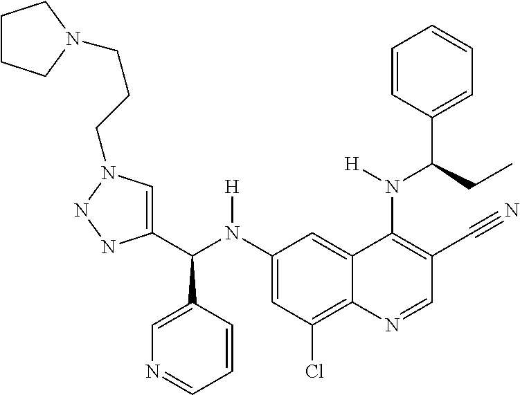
C1(N(C(C2=CN(CCCN3CCCC3)NN2)C2=CN=CC=C2)[H])=CC(Cl)=C2C(=C1)C(N(C(C1=CC=CC=C1)CC)[H])=C(C#N)C=N2
